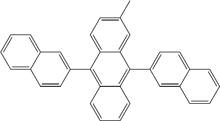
C1=C(C)C=C2C(=C1)C(C1=CC3=CC=CC=C3C=C1)=C1C(=C2C2=CC=C3C(=C2)C=CC=C3)C=CC=C1
